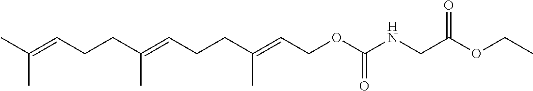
CC(=CCCC(=CCCC(=CCOC(NCC(OCC)=O)=O)C)C)C
